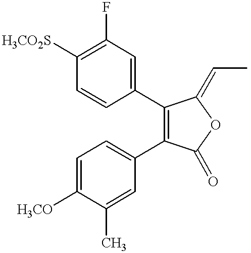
C1=CC([H3CO2S])=C(F)C=C1C1=C(C2=CC=C([H3CO])C(C)=C2)C(=O)OC1=CC
